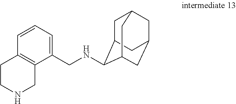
C1=CC=C(CNC2C3CC4CC(CC2C4)C3)C2=C1CCNC2
